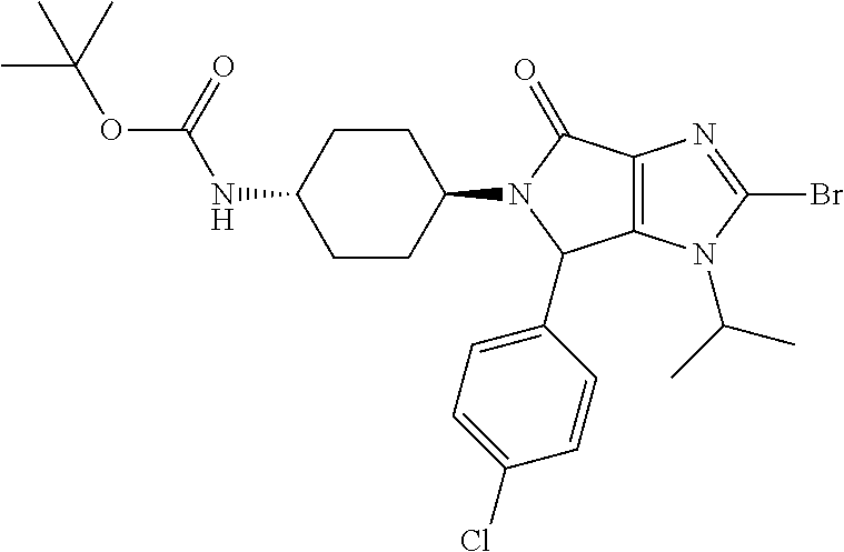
C12=C(N(C(C)C)C(Br)=N1)C(C1=CC=C(Cl)C=C1)N(C1CCC(NC(OC(C)(C)C)=O)CC1)C2=O
